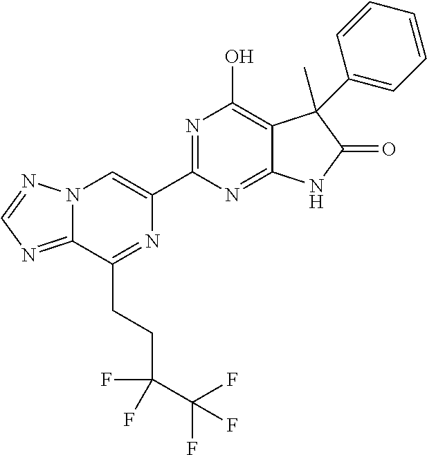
C12=NC=NN1C=C(C1=NC(O)=C3C(=N1)NC(=O)C3(C)C1=CC=CC=C1)N=C2CCC(C(F)(F)F)(F)F
